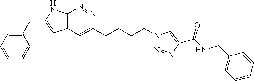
C12=C(N=NC(CCCCN3N=NC(C(NCC4=CC=CC=C4)=O)=C3)=C1)NC(CC1=CC=CC=C1)=C2
